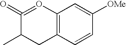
C12=C(C=CC([OMe])=C1)CC(C)C(=O)=O2
